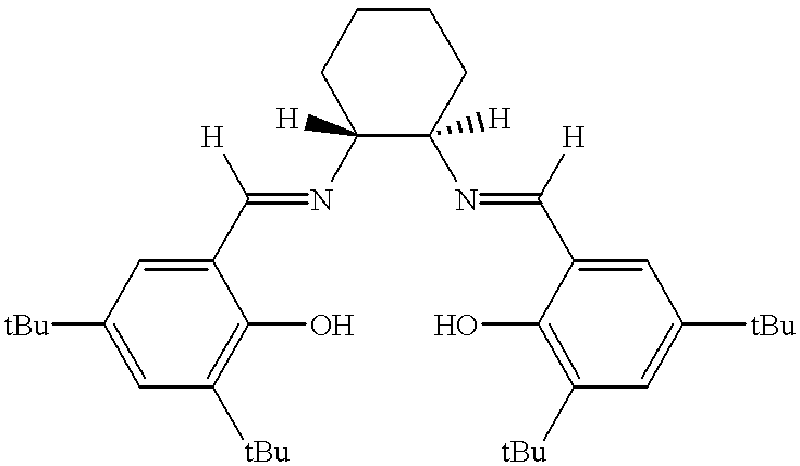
C(C1=CC([tBu])=CC([tBu])=C1O)([H])=NC1([H])CCCCC1(N=C(C1=CC([tBu])=CC([tBu])=C1O)[H])[H]
